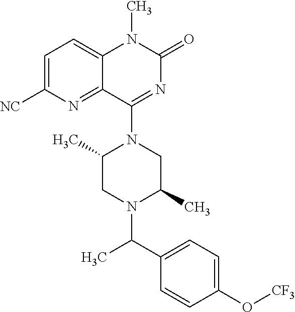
C1=C([NC])N=C2C(=C1)N(C)C(=O)N=C2N1C(C)CN(C(C2=CC=C(O[CF3])C=C2)C)C(C)C1
